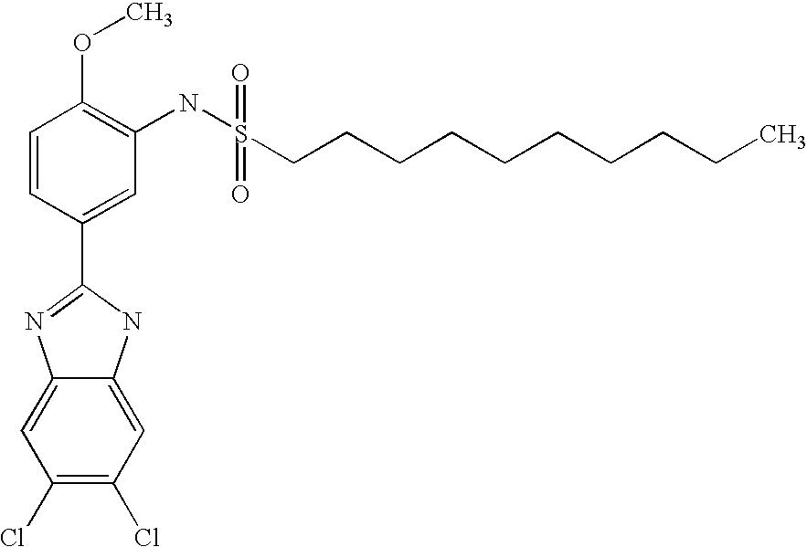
C1=CC(C2=NC3=CC(Cl)=C(Cl)C=C3N2)=CC(NS(CCCCCCCCCC)(=O)=O)=C1OC
